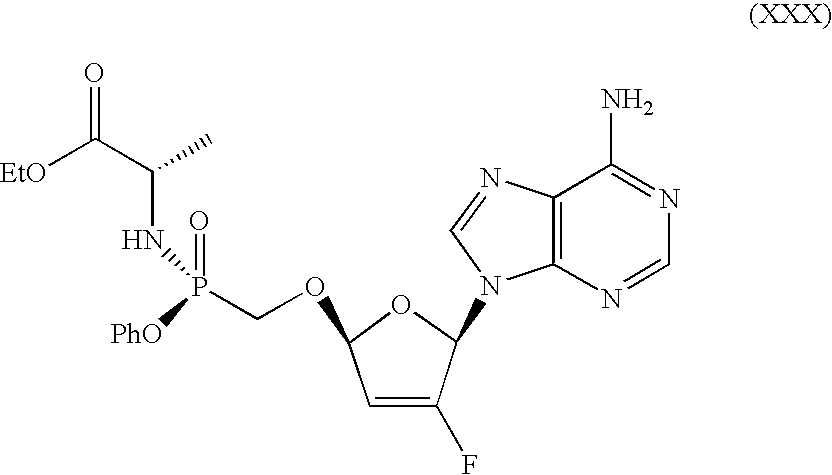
[EtO]C(C(NP([PhO])(COC1C=C(F)C(N2C3=C(N=C2)C(N)=NC=N3)O1)=O)C)=O
